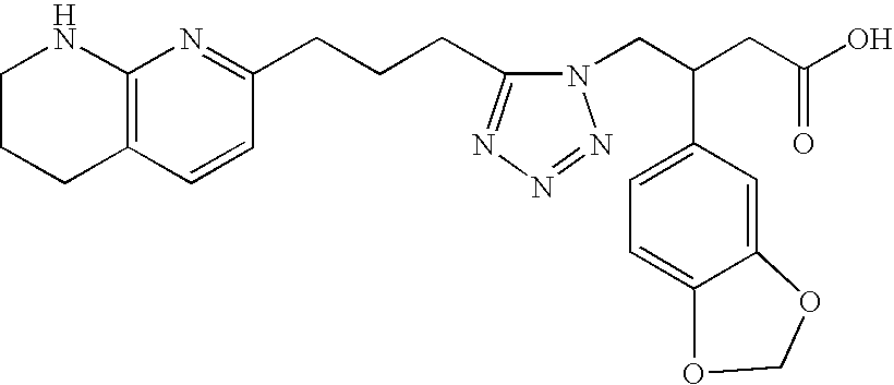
C1CCC2=C(N1)N=C(CCCC1=NN=NN1CC(CC(O)=O)C1=CC=C3C(=C1)OCO3)C=C2
